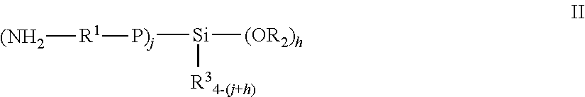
[Si]([(OR2)h])([R34-(j+h)])[P)j][R1][(NH2]
